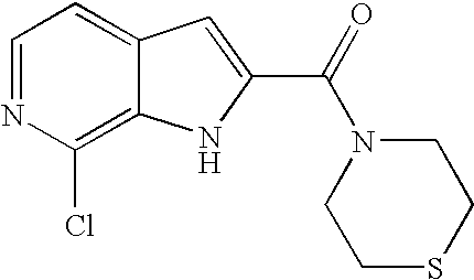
C1=NC(Cl)=C2C(=C1)C=C(C(=O)N1CCSCC1)N2
